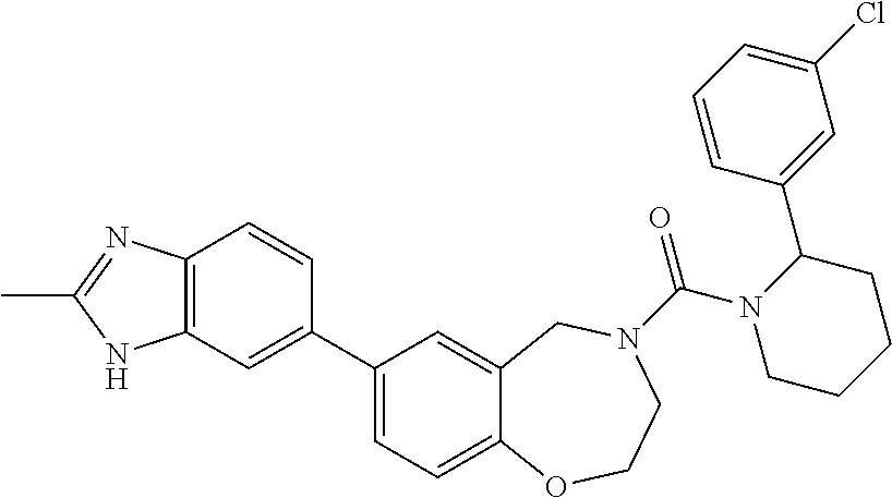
C1(C2=CC3=C(C=C2)N=C(C)N3)=CC=C2C(=C1)CN(C(N1CCCCC1C1=CC(Cl)=CC=C1)=O)CCO2
